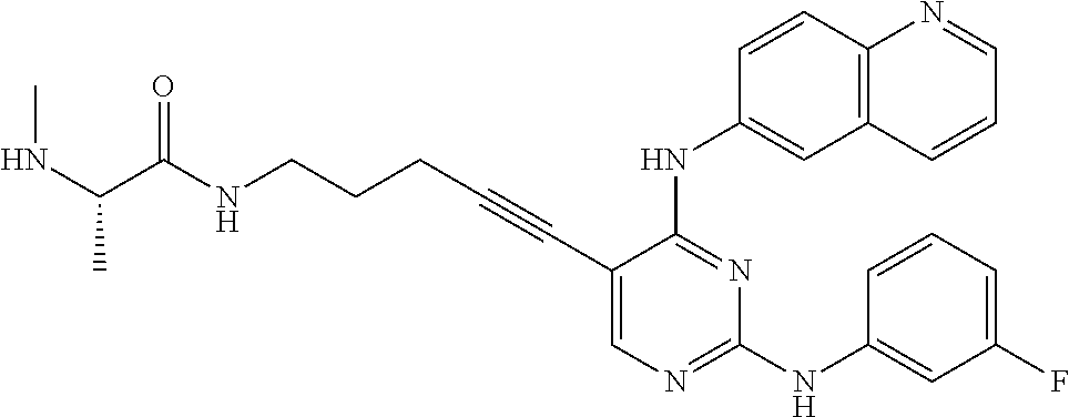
C1(C#CCCCNC(=O)C(NC)C)=CN=C(NC2=CC(F)=CC=C2)N=C1NC1=CC2=C(C=C1)N=CC=C2
